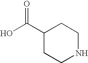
OC(C1CCNCC1)=O
